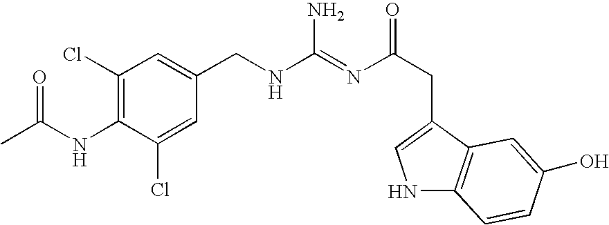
C1(Cl)=C(NC(C)=O)C(Cl)=CC(CNC(=NC(CC2=CNC3=C2C=C(O)C=C3)=O)N)=C1
